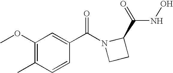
C1(OC)=C(C)C=CC(C(N2CCC2C(=O)NO)=O)=C1
